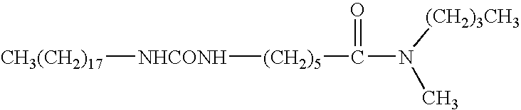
[CH3(CH2)17][NHCONH][(CH2)5]C(=O)N(C)[(CH2)3CH3]
